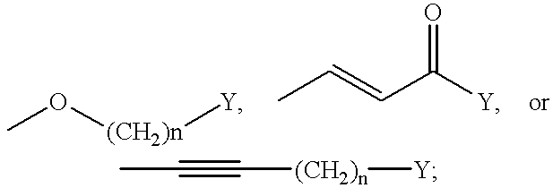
CO[(CH2)n][Y].CC=CC([Y])=O.CC#C[(CH2)n][Y]
